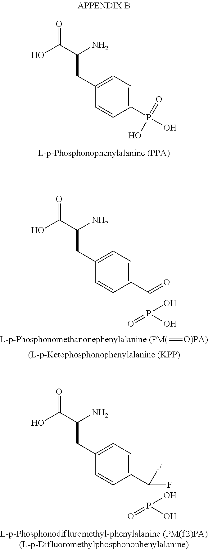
C1(CC(C(O)=O)N)=CC=C(P(O)(=O)O)C=C1.C1(CC(C(O)=O)N)=CC=C(C(=O)P(O)(=O)O)C=C1.[L-p-Phosphonomethanonephenylalanine (PM(]=[O)PA)].C1(CC(C(O)=O)N)=CC=C(C(F)(P(O)(=O)O)F)C=C1
